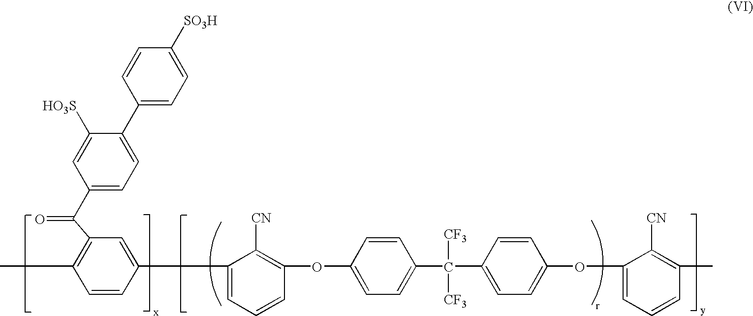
CC1=C(C(C2=CC=C(C3=CC=C([SO3H])C=C3)C([HO3S])=C2)=O)C=C(C2=CC=CC(OC3=CC=C(C(C4=CC=C(OC5=CC=CC(C)=C5[CN])C=C4)([CF3])[CF3])C=C3)=C2[CN])C=C1
